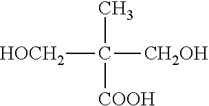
[HOCH2]C([CH2OH])([COOH])C
